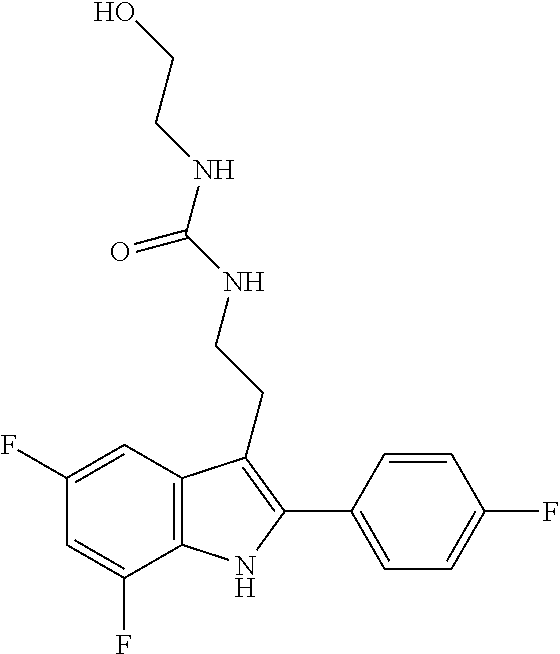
N(C(=O)NCCC1=C(C2=CC=C(F)C=C2)NC2=C1C=C(F)C=C2F)CCO
